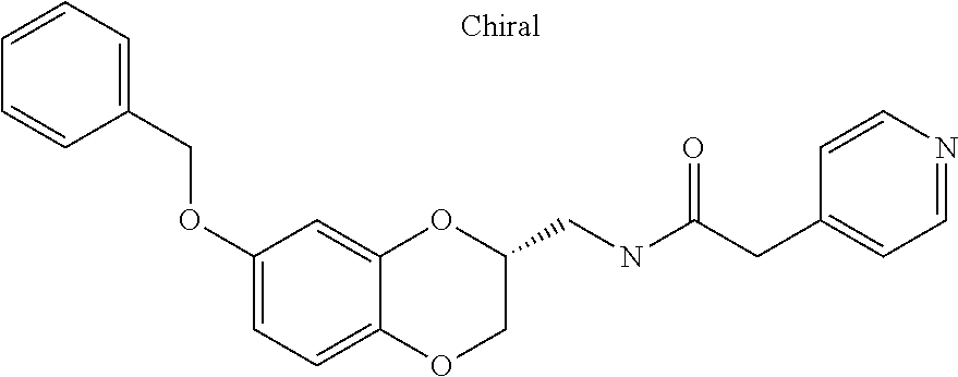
C1=CC=C(COC2=CC=C3C(=C2)OC(CNC(CC2=CC=NC=C2)=O)CO3)C=C1
